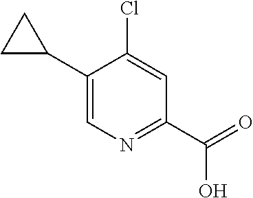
C1(C2CC2)=CN=C(C(=O)O)C=C1Cl
